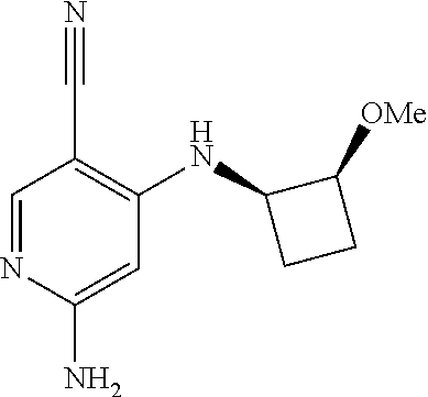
C1=NC(N)=CC(NC2CCC2[OMe])=C1C#N
